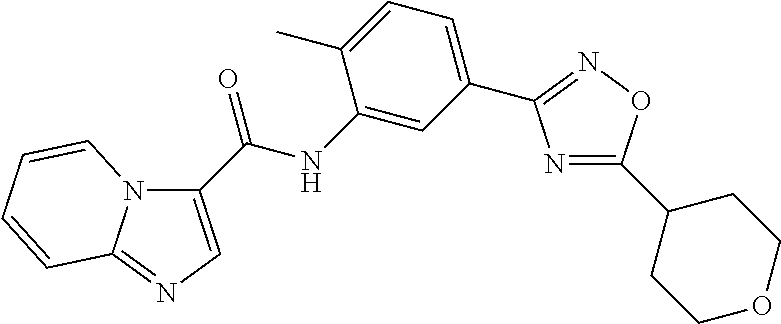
C1(C(NC2=CC(C3=NOC(C4CCOCC4)=N3)=CC=C2C)=O)=CN=C2N1C=CC=C2
